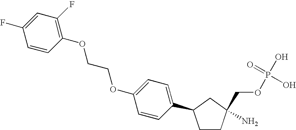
C1CC(N)(COP(O)(=O)O)CC1C1=CC=C(OCCOC2=C(F)C=C(F)C=C2)C=C1
